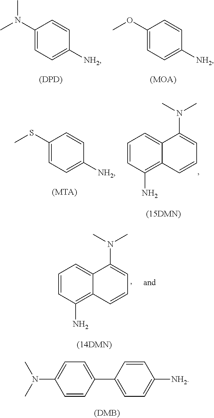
C1(N(C)C)=CC=C([NH2])C=C1.[(DPD)].C1(OC)=CC=C([NH2])C=C1.[(MOA)].C1=CC(N)=C2C(=C1)C(N(C)C)=CC=C2.C1(SC)=CC=C([NH2])C=C1.[(MTA)].C1=CC(N)=C2C(=C1)C(N(C)C)=CC=C2.C1=CC(C2=CC=C([NH2])C=C2)=CC=C1N(C)C
